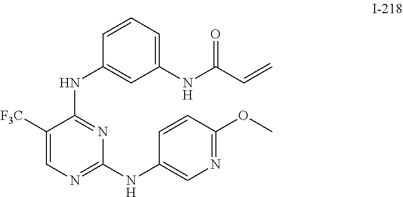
C1=CC(NC2=NC(NC3=CN=C(OC)C=C3)=NC=C2[F3C])=CC(NC(C=C)=O)=C1
